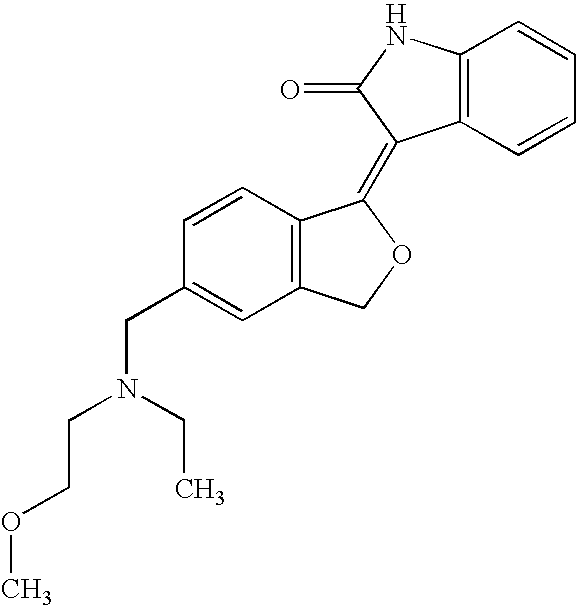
C1=CC(CN(CCOC)CC)=CC2=C1C(=C1C3=C(C=CC=C3)NC1=O)OC2
